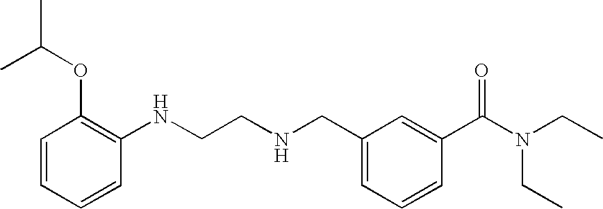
CC(OC1=C(NCCNCC2=CC=CC(C(N(CC)CC)=O)=C2)C=CC=C1)C
